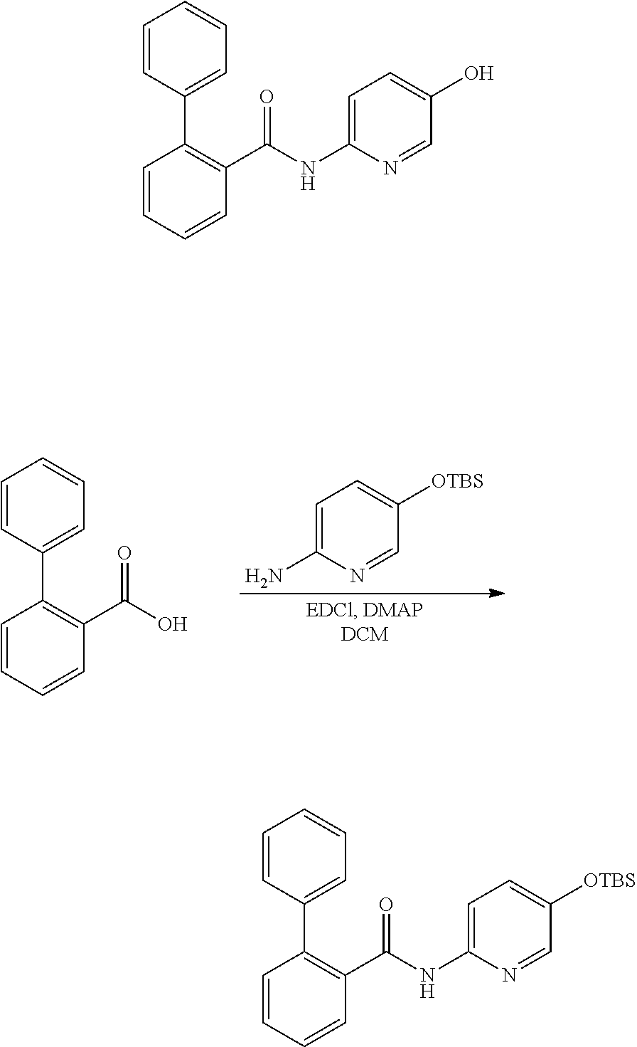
C1=C([OTBS])C=NC(N)=C1.C1=CC=CC=C1C1=C(C(=O)O)C=CC=C1.C1=C(O)C=NC(NC(C2=C(C3=CC=CC=C3)C=CC=C2)=O)=C1.C1=C(C2=C(C(=O)NC3=CC=C([OTBS])C=N3)C=CC=C2)C=CC=C1
